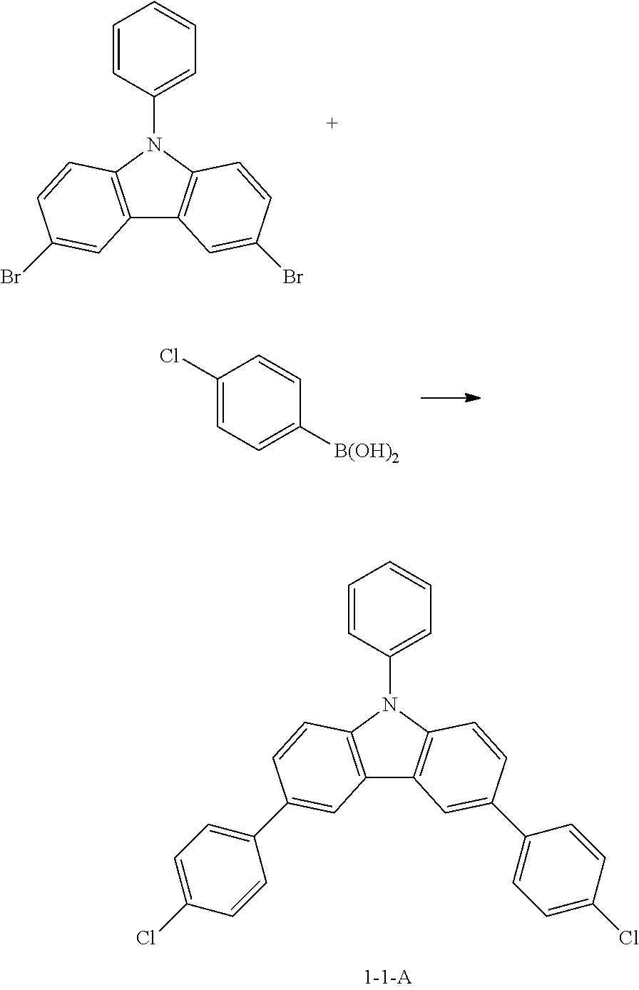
C12=C(N(C3=CC=CC=C3)C3=C1C=C(Br)C=C3)C=CC(Br)=C2.C1(Cl)=CC=C([B(OH)2])C=C1.C12=C(N(C3=CC=CC=C3)C3=C1C=C(C1=CC=C(Cl)C=C1)C=C3)C=CC(C1=CC=C(Cl)C=C1)=C2
